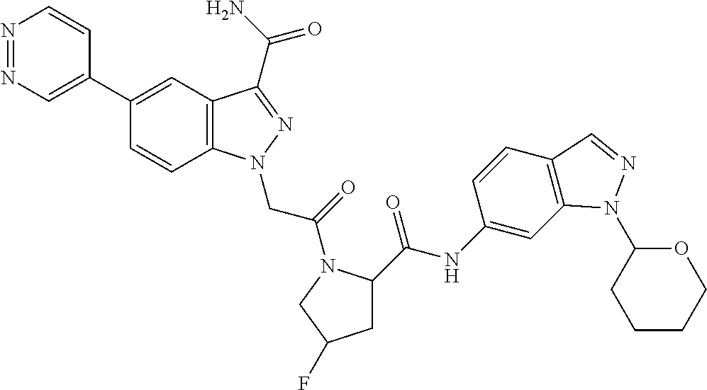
N1=NC=C(C2=CC3=C(C=C2)N(CC(=O)N2C(C(NC4=CC5=C(C=C4)C=NN5C4CCCCO4)=O)CC(F)C2)N=C3C(N)=O)C=C1
